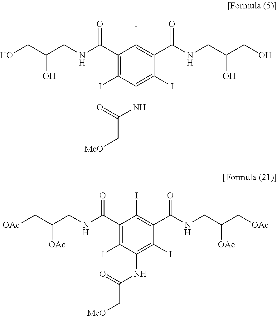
N(C(C1=C(I)C(NC(=O)C[MeO])=C(I)C(C(=O)NCC(C[OAc])[OAc])=C1I)=O)CC(C[OAc])[OAc].N(C(C1=C(I)C(NC(=O)C[MeO])=C(I)C(C(=O)NCC(CO)O)=C1I)=O)CC(CO)O
